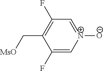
C1(F)=C[N+]([O-])=CC(F)=C1C[MsO]
